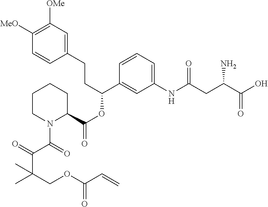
C1(CCC(OC(=O)C2CCCCN2C(=O)C(=O)C(COC(=O)C=C)(C)C)C2=CC(NC(CC(C(O)=O)N)=O)=CC=C2)=CC([OMe])=C([MeO])C=C1
